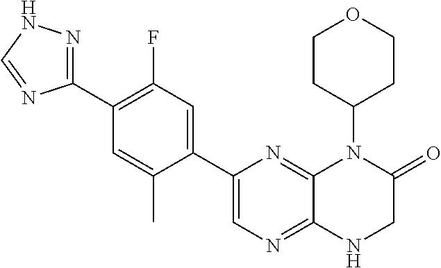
C12=NC=C(C3=CC(F)=C(C4=NNC=N4)C=C3C)N=C1N(C1CCOCC1)C(=O)CN2
